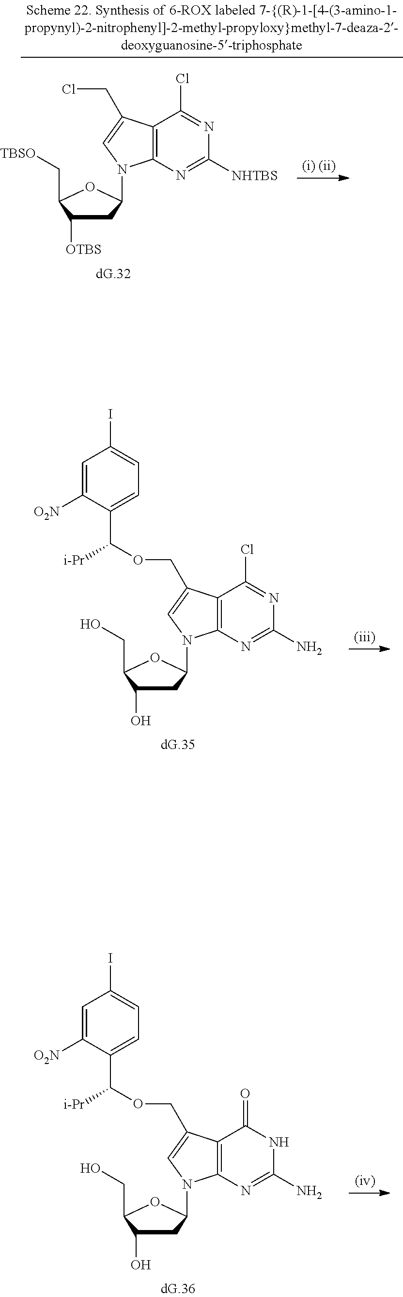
C1C([OTBS])C(C[TBSO])OC1N1C2=C(C(Cl)=NC([NHTBS])=N2)C(CCl)=C1.C1C(O)C(CO)OC1N1C2=C(C(Cl)=NC(N)=N2)C(COC([i-Pr])C2=CC=C(I)C=C2[O2N])=C1.C1C(O)C(CO)OC1N1C2=C(C(=O)NC(N)=N2)C(COC([i-Pr])C2=CC=C(I)C=C2[O2N])=C1
